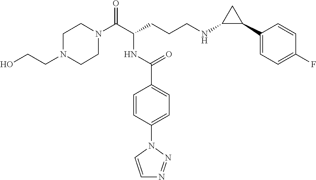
C1N(C(C(CCCNC2C(C3=CC=C(F)C=C3)C2)NC(C2=CC=C(N3C=CN=N3)C=C2)=O)=O)CCN(CCO)C1
